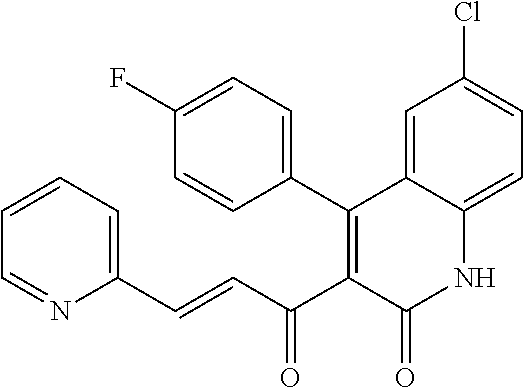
C1=CC=C(C=CC(C2=C(C3=CC=C(F)C=C3)C3=CC(Cl)=CC=C3NC2=O)=O)N=C1
